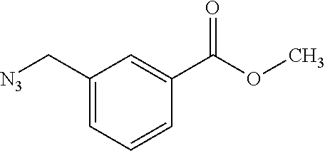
C1(C[N3])=CC=CC(C(OC)=O)=C1
